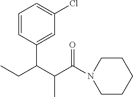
C1=CC(C(C(C(N2CCCCC2)=O)C)CC)=CC(Cl)=C1
